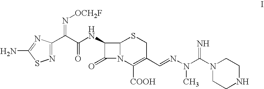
N1(C(N(N=CC2=C([COOH])N3C(SC2)C(NC(C(=N[OCH2F])C2=NSC(N)=N2)=O)C3=O)C)=N)CCNCC1
